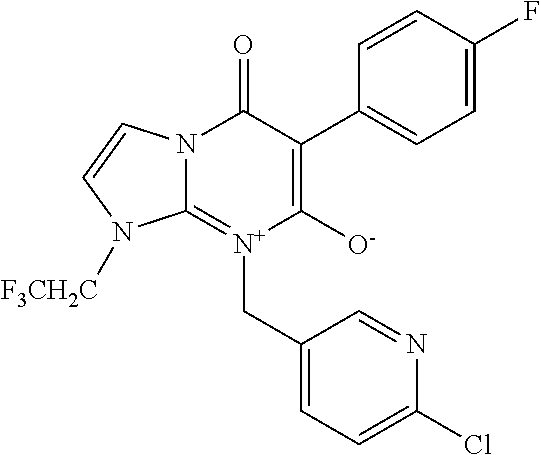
N12C(=[N+](CC3=CC=C(Cl)N=C3)C([O-])=C(C3=CC=C(F)C=C3)C1=O)N([F3CH2C])C=C2
